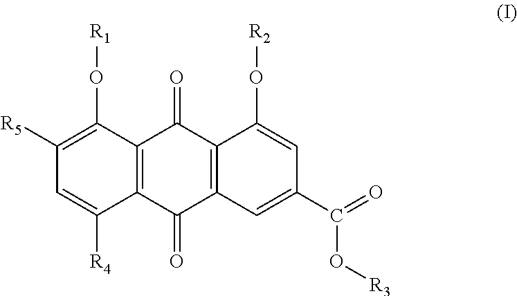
C1([R5])=C(O[R1])C2=C(C([R4])=C1)C(=O)C1=C(C2=O)C(O[R2])=CC(C(=O)O[R3])=C1
